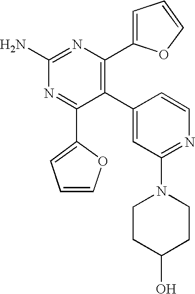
C1(C2=CC(N3CCC(O)CC3)=NC=C2)=C(C2=CC=CO2)N=C(N)N=C1C1=CC=CO1
